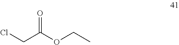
ClCC(OCC)=O
